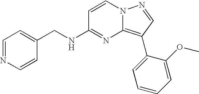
C1(CNC2=NC3=C(C4=CC=CC=C4OC)C=NN3C=C2)=CC=NC=C1
